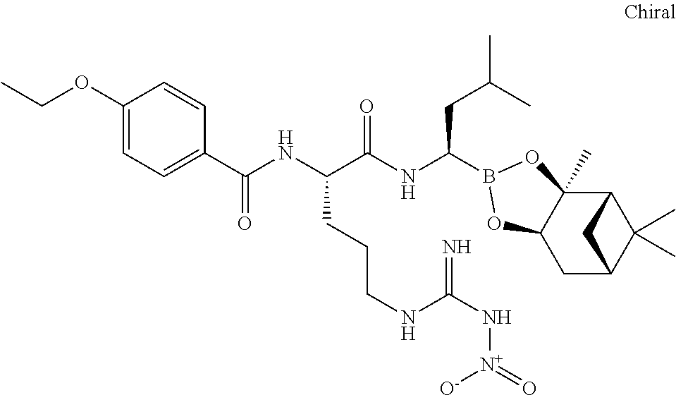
C12C3(C)C(CC(C1(C)C)C2)OB(C(NC(C(NC(=O)C1=CC=C(OCC)C=C1)CCCNC(N[N+](=O)[O-])=N)=O)CC(C)C)O3
